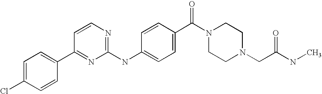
C1=C(Cl)C=CC(C2=NC(NC3=CC=C(C(N4CCN(CC(NC)=O)CC4)=O)C=C3)=NC=C2)=C1
